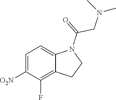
C(N1C2=CC=C([O2N])C(F)=C2CC1)(=O)CN(C)C
